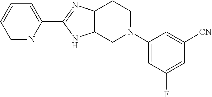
C1=NC(C2=NC3=C(N2)CN(C2=CC(F)=CC([CN])=C2)CC3)=CC=C1
